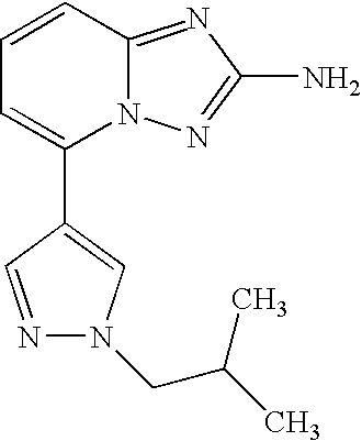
N1=CC(C2=CC=CC3=NC(N)=NN23)=CN1CC(C)C
